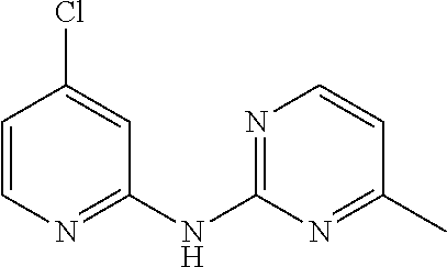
C1=CN=C(NC2=NC=CC(C)=N2)C=C1Cl
